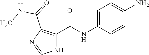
C1=C(NC(C2=C(C(=O)NC)N=CN2)=O)C=CC(N)=C1
